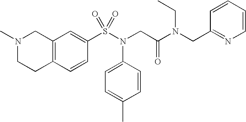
C12=C(C=CC(S(N(CC(N(CC3=NC=CC=C3)CC)=O)C3=CC=C(C)C=C3)(=O)=O)=C1)CCN(C)C2
